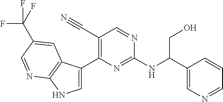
C1=C(C2=C(C#N)C=NC(NC(C3=CN=CC=C3)CO)=N2)C2=C(N1)N=CC(C(F)(F)F)=C2
